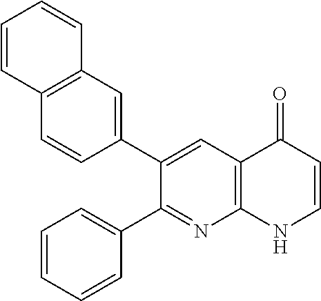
C12=C(C=C(C3=CC4=C(N=C3C3=CC=CC=C3)NC=CC4=O)C=C1)C=CC=C2
